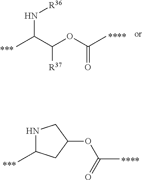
N1C(C)CC(OC(C)=O)C1.CC(C(OC(C)=O)[R37])N[R36]
